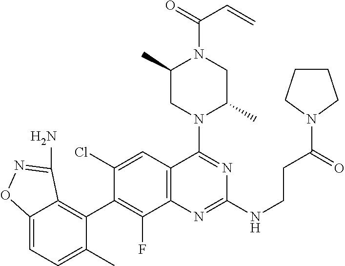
C12=C(C=C(Cl)C(C3=C4C(=CC=C3C)ON=C4N)=C1F)C(N1C(C)CN(C(C=C)=O)C(C)C1)=NC(NCCC(=O)N1CCCC1)=N2
